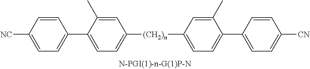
[(CH2)n](C1=CC=C(C2=CC=C([CN])C=C2)C(C)=C1)C1=CC=C(C2=CC=C([CN])C=C2)C(C)=C1
